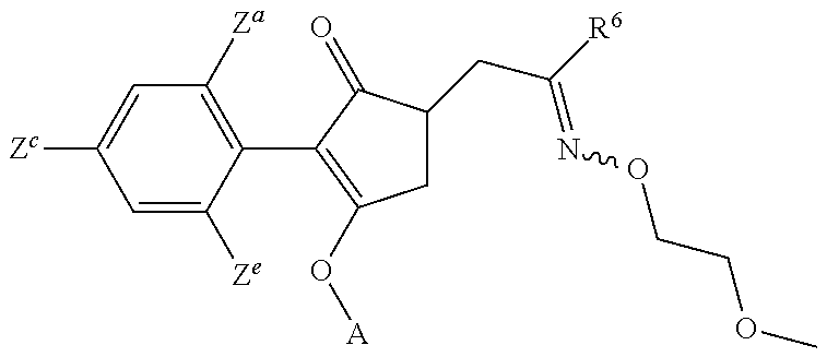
C1=C([Ze])C(C2=C(O[A])CC(CC(=NOCCOC)[R6])C2=O)=C([Za])C=C1[Zc]
